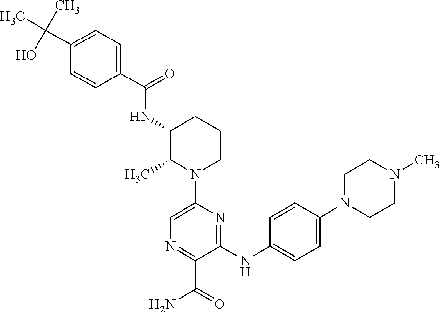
C1(NC2=CC=C(N3CCN(C)CC3)C=C2)=NC(N2CCCC(NC(C3=CC=C(C(C)(C)O)C=C3)=O)C2C)=CN=C1C(=O)N
